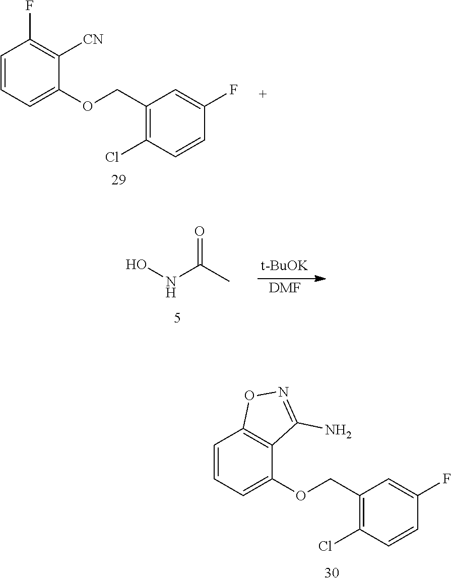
C1=CC=C(OCC2=C(Cl)C=CC(F)=C2)C([CN])=C1F.ONC(C)=O.[t-BuOK].[DMF].C1=CC=C(OCC2=C(Cl)C=CC(F)=C2)C2=C1ON=C2N
